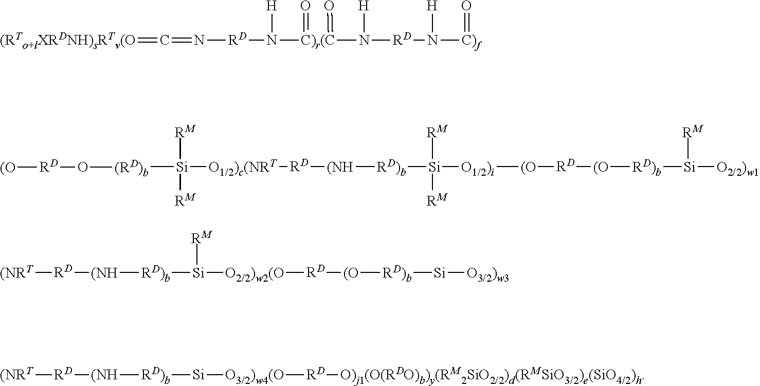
[RD](N([H])[C)r(C](=O)(=O)N([H])[RD]N([H])[C)f]=O)N=C=[(RTo+lXRDNH)sRTv(O].[(RD)b]([Si]([RM])([RM])[O1/2)c(NRT][RD][(NH][RD)b][Si]([RM])([RM])[O1/2)i][(O][RD][(O][RD)b][Si]([RM])[O2/2)w1])O[RD][(O].[RD]([(NH][RD)b][Si]([RM])[O2/2)w2(O][RD][(O][RD)b][Si][O3/2)w3])[(NRT].[RD]([(NH][RD)b][Si][O3/2)w4(O][RD][O)j1(O(RDO)b)y(RM2SiO2/2)d(RMSiO3/2)e(SiO4/2)h])[(NRT]
